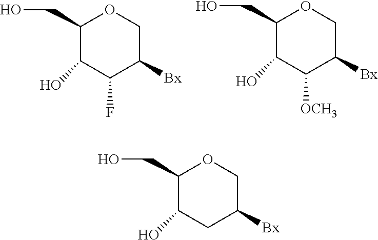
C1(CO)C(O)C(F)C([Bx])CO1.C1(CO)C(O)C([OCH3])C([Bx])CO1.C1(CO)C(O)CC([Bx])CO1
